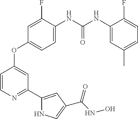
C1=C(NC(NC2=CC(C)=CC=C2F)=O)C(F)=CC(OC2=CC(C3=CC(C(NO)=O)=CN3)=NC=C2)=C1
